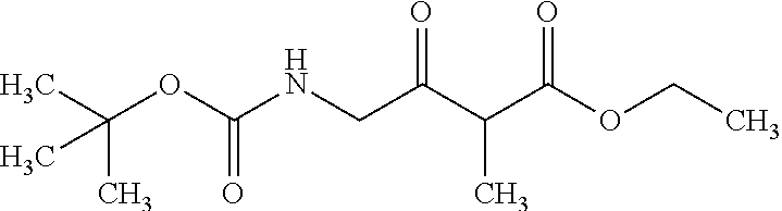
C(OC(NCC(C(C(OCC)=O)C)=O)=O)(C)(C)C
